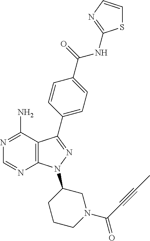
N(C(=O)C1=CC=C(C2=NN(C3CN(C(C#CC)=O)CCC3)C3=C2C(N)=NC=N3)C=C1)C1=NC=CS1
